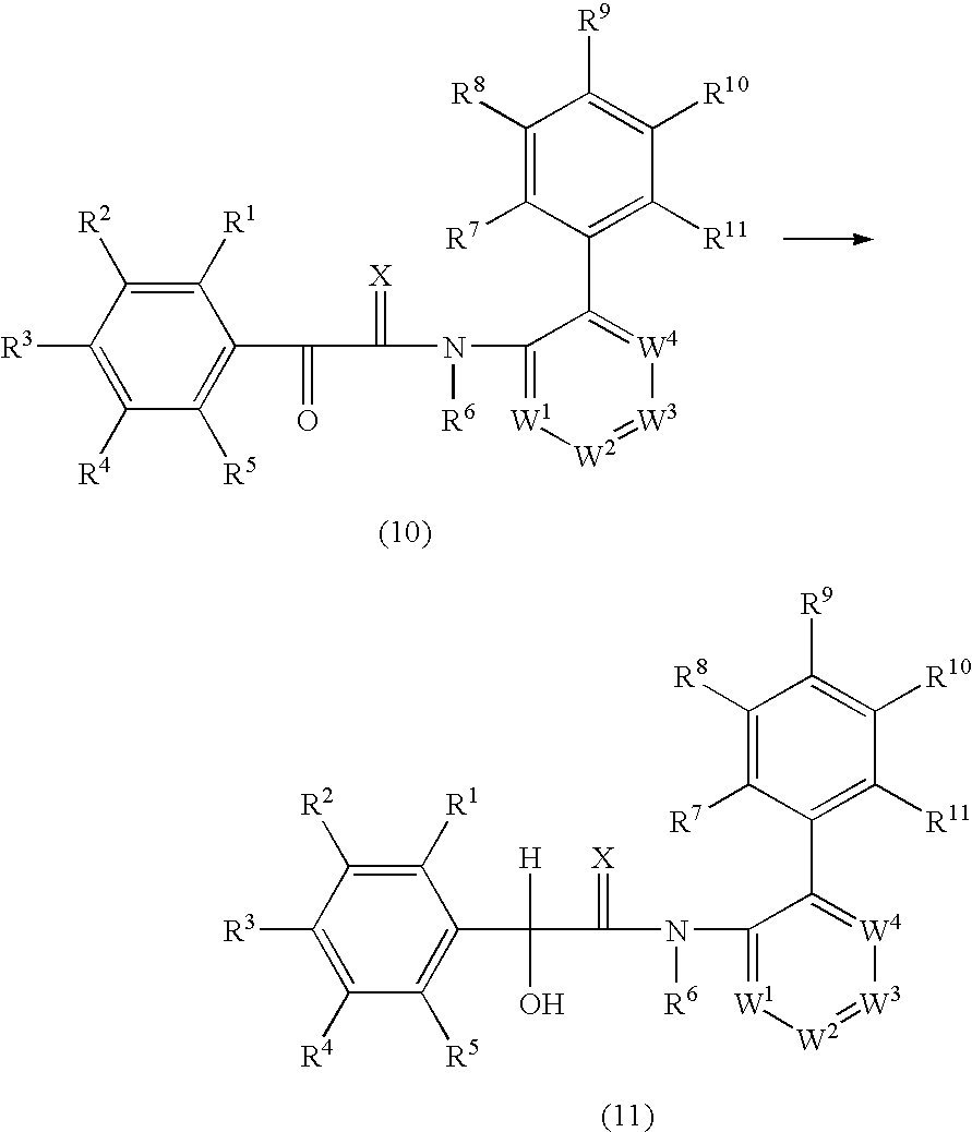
C1([R1])=C([R2])C([R3])=C([R4])C([R5])=C1C(C(N(C1=[W1][W2]=[W3][W4]=C1C1=C([R11])C([R10])=C([R9])C([R8])=C1[R7])[R6])=[X])=O.C1([R1])=C([R2])C([R3])=C([R4])C([R5])=C1C(C(N(C1=[W1][W2]=[W3][W4]=C1C1=C([R11])C([R10])=C([R9])C([R8])=C1[R7])[R6])=[X])(O)[H]
